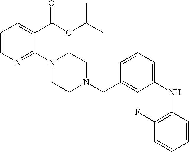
C1=C(C(OC(C)C)=O)C(N2CCN(CC3=CC(NC4=C(F)C=CC=C4)=CC=C3)CC2)=NC=C1
